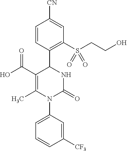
C1=CC(C2C(C(O)=O)=C(C)N(C3=CC=CC([CF3])=C3)C(=O)N2)=C(S(CCO)(=O)=O)C=C1[CN]
